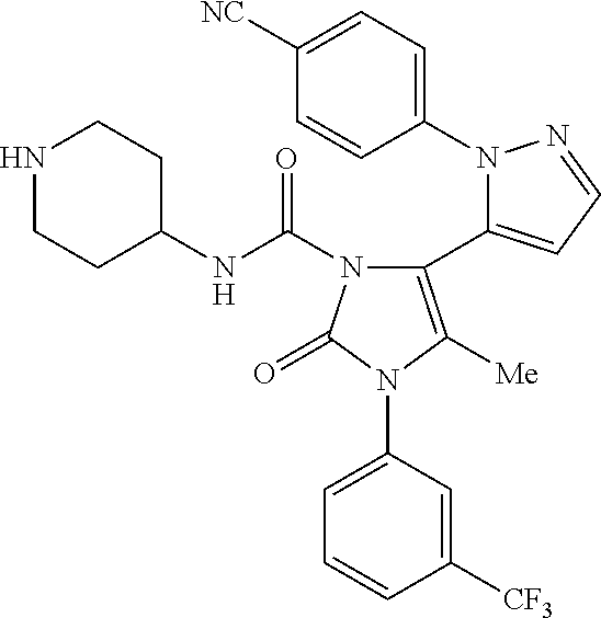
C1(N2C(C3=C([Me])N(C4=CC=CC([CF3])=C4)C(=O)N3C(NC3CCNCC3)=O)=CC=N2)=CC=C([NC])C=C1
